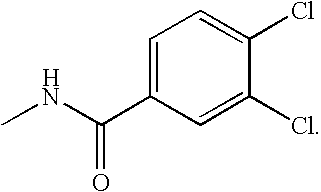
C1=C(C(NC)=O)C=C(Cl)C(Cl)=C1
